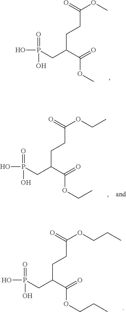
OP(=O)(O)CC(C(=O)OC)CCC(OC)=O.OP(=O)(O)CC(C(=O)OCC)CCC(OCC)=O.OP(=O)(O)CC(C(=O)OCCC)CCC(OCCC)=O
